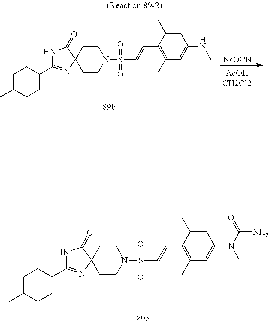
C1CC(C)CCC1C1=NC2(CCN(S(C=CC3=C(C)C=C(NC)C=C3C)(=O)=O)CC2)C(=O)N1.[NaOCN].C1CC(C)CCC1C1=NC2(CCN(S(C=CC3=C(C)C=C(N(C)C(=O)N)C=C3C)(=O)=O)CC2)C(=O)N1
